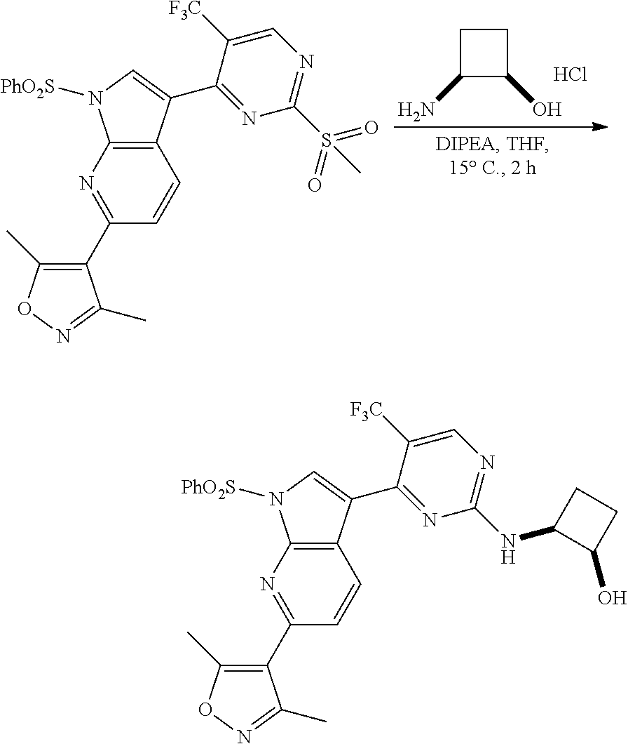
C1(C2=NC3=C(C=C2)C(C2=NC(NC4C(O)CC4)=NC=C2[F3C])=CN3[PhO2S])=C(C)ON=C1C.C1(C2=NC3=C(C=C2)C(C2=NC(S(=O)(=O)C)=NC=C2[F3C])=CN3[PhO2S])=C(C)ON=C1C.Cl.C1(N)C(O)CC1
